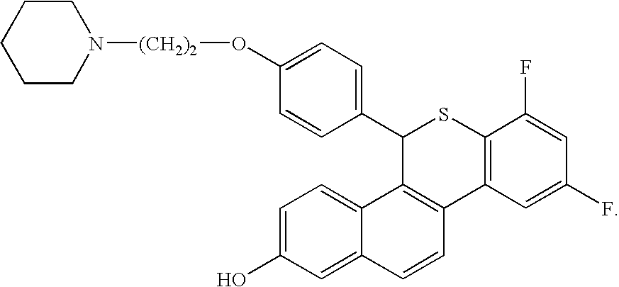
C1(C2=CC=C(O[(CH2)2]N3CCCCC3)C=C2)C2=C(C3=C(S1)C(F)=CC(F)=C3)C=CC1=CC(O)=CC=C21
